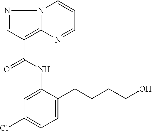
N1=CC(C(NC2=CC(Cl)=CC=C2CCCCO)=O)=C2N1C=CC=N2
